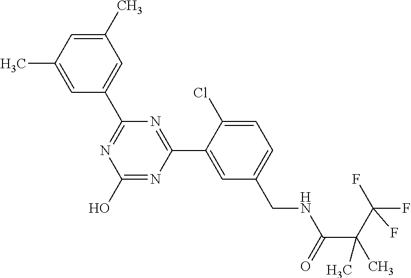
C1(C2=NC(O)=NC(C3=CC(CNC(=O)C(C(F)(F)F)(C)C)=CC=C3Cl)=N2)=CC(C)=CC(C)=C1
